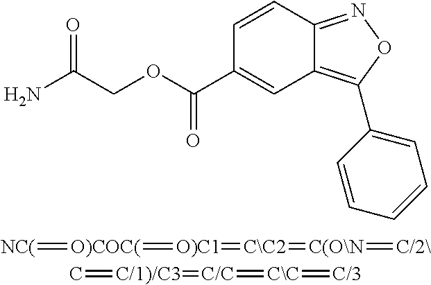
C1=CC2=NOC(C3=CC=CC=C3)=C2C=C1C(=O)OCC(=O)N.[NC(]=[O)COC(]=[O)C1]=[C\C2]=[C(O\N]=[C/2\].C=[C/1)/C3]=[C/C]=[C\C]=[C/3]
